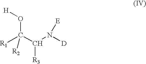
[R1]C(C(N([D])[E])[R3])(O[H])[R2]
